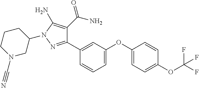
C1(C2=CC(OC3=CC=C(OC(F)(F)F)C=C3)=CC=C2)=NN(C2CCCN(C#N)C2)C(N)=C1C(N)=O
